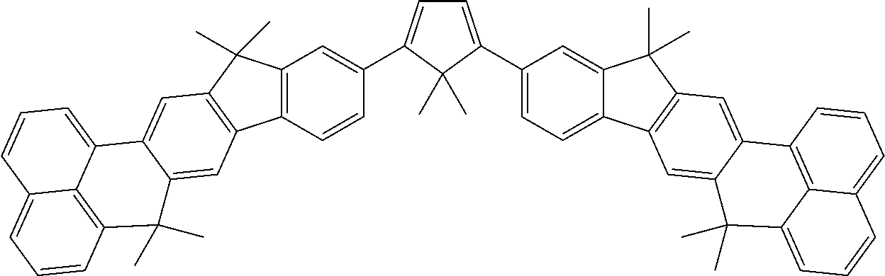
C12=C(C=CC(C3=CC=C(C4=CC=C5C(=C4)C(C)(C)C4=C5C=C5C(=C4)C4=C6C(=CC=C4)C=CC=C6C5(C)C)C3(C)C)=C1)C1=C(C2(C)C)C=C2C(=C1)C(C)(C)C1=C3C2=CC=CC3=CC=C1
